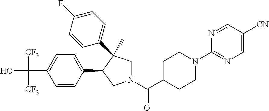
OC(C1=CC=C(C2CN(C(C3CCN(C4=NC=C([CN])C=N4)CC3)=O)CC2(C)C2=CC=C(F)C=C2)C=C1)([CF3])[CF3]
